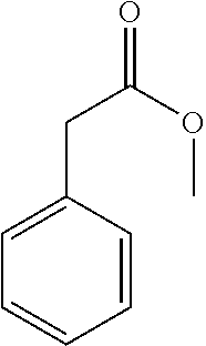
C1=C(CC(=O)OC)C=CC=C1
